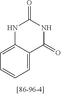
C12=CC=CC=C1C(=O)NC(=O)N2
